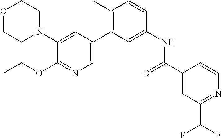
C1(N2CCOCC2)=CC(C2=C(C)C=CC(NC(C3=CC(C(F)F)=NC=C3)=O)=C2)=CN=C1OCC
